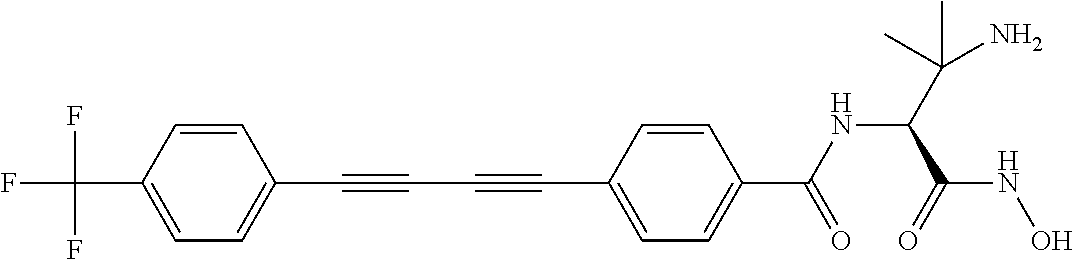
C1=CC(C(F)(F)F)=CC=C1C#CC#CC1=CC=C(C(NC(C(N)(C)C)C(=O)NO)=O)C=C1
